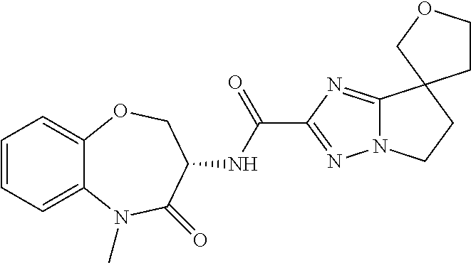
C1(C(=O)NC2COC3=CC=CC=C3N(C)C2=O)=NN2C(=N1)C1(CC2)CCOC1
